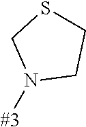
N1([#3])CCSC1
